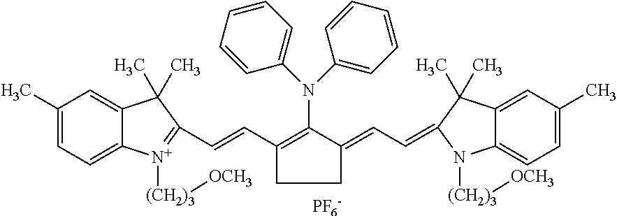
C1(C=CC2=[N+]([(CH2)3][OCH3])C3=CC=C(C)C=C3C2(C)C)=C(N(C2=CC=CC=C2)C2=CC=CC=C2)C(=CC=C2C(C)(C)C3=CC(C)=CC=C3N2[(CH2)3][OCH3])CC1.[PF6-]
